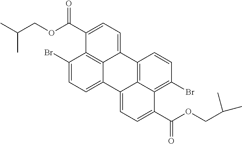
C1(Br)=CC=C2C3=C1C(C(OCC(C)C)=O)=CC=C3C1=C3C2=CC=C(C(OCC(C)C)=O)C3=C(Br)C=C1
